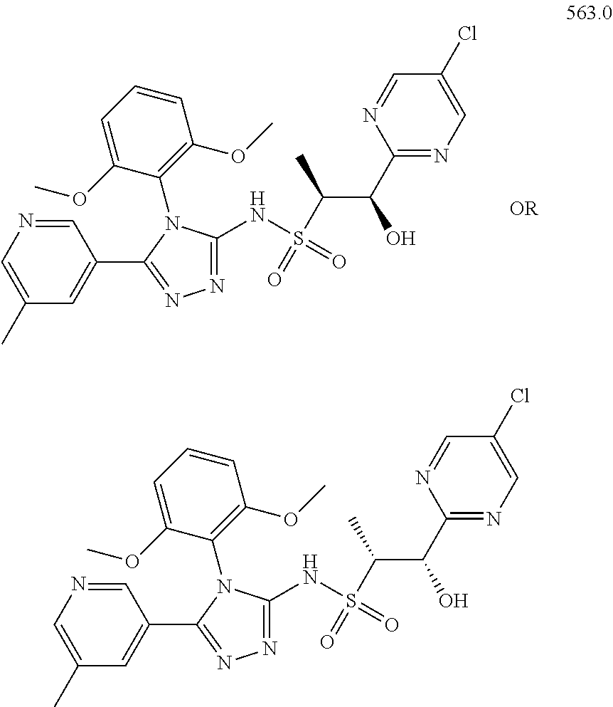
N1=C(NS(=O)(C(C)C(C2=NC=C(Cl)C=N2)O)=O)N(C2=C(OC)C=CC=C2OC)C(C2=CC(C)=CN=C2)=N1.N1=C(NS(=O)(C(C)C(C2=NC=C(Cl)C=N2)O)=O)N(C2=C(OC)C=CC=C2OC)C(C2=CC(C)=CN=C2)=N1
